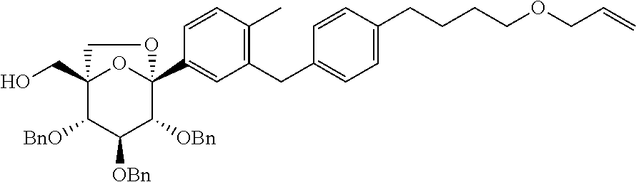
C1=C(CCCCOCC=C)C=CC(CC2=C(C)C=CC(C34OC(CO)(C([BnO])C([OBn])C3[OBn])CO4)=C2)=C1
